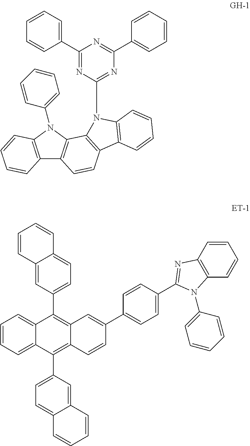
C12=C(N(C3=CC=CC=C3)C3=C1C=CC1=C3N(C3=NC(C4=CC=CC=C4)=NC(C4=CC=CC=C4)=N3)C3=C1C=CC=C3)C=CC=C2.C1=CC=C2C(=C1)C(C1=CC=C3C(=C1)C=CC=C3)=C1C(=C2C2=CC=C3C(=C2)C=CC=C3)C=CC(C2=CC=C(C3=NC4=C(N3C3=CC=CC=C3)C=CC=C4)C=C2)=C1
